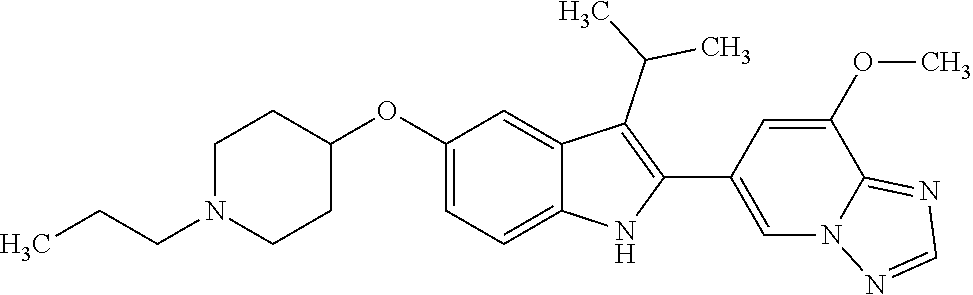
C1(OC2=CC=C3C(=C2)C(C(C)C)=C(C2=CN4C(=NC=N4)C(OC)=C2)N3)CCN(CCC)CC1
